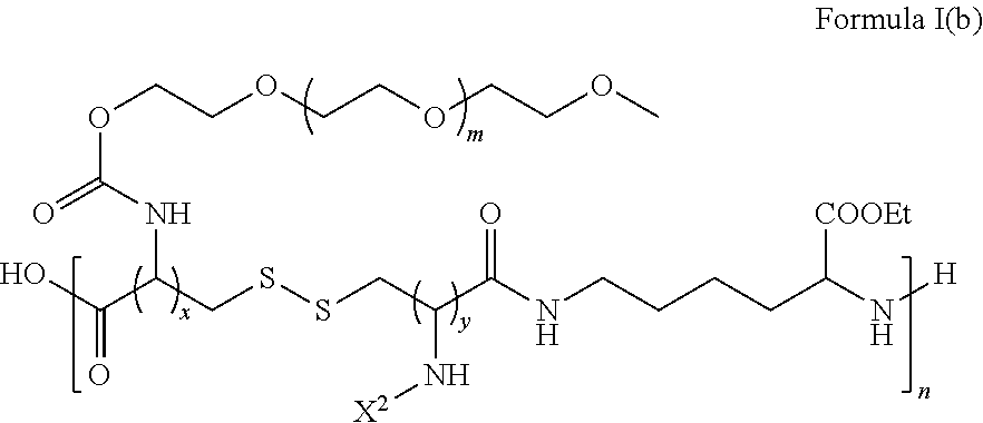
OC(=O)C(CSSCC(C(NCCCCC(N[H])[COOEt])=O)N[X2])NC(OCCOCCOCCOC)=O
